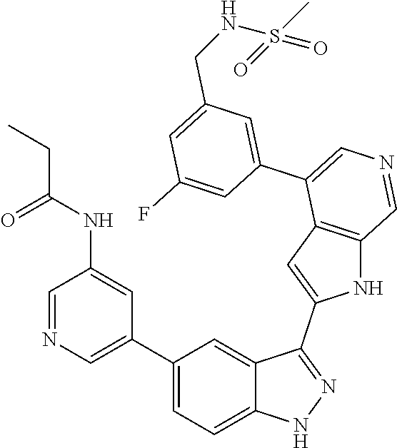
C1(C2=CN=CC(NC(=O)CC)=C2)=CC=C2C(=C1)C(C1=CC3=C(N1)C=NC=C3C1=CC(CNS(C)(=O)=O)=CC(F)=C1)=NN2
